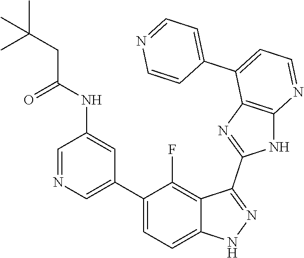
C1=NC=C(C2=CC=C3C(=C2F)C(C2=NC4=C(N2)N=CC=C4C2=CC=NC=C2)=NN3)C=C1NC(CC(C)(C)C)=O
